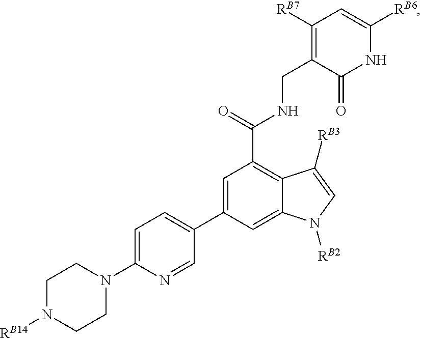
C1=C(N2CCN([RB14])CC2)N=CC(C2=CC(C(=O)NCC3=C([RB7])C=C([RB6])NC3=O)=C3C(=C2)N([RB2])C=C3[RB3])=C1
